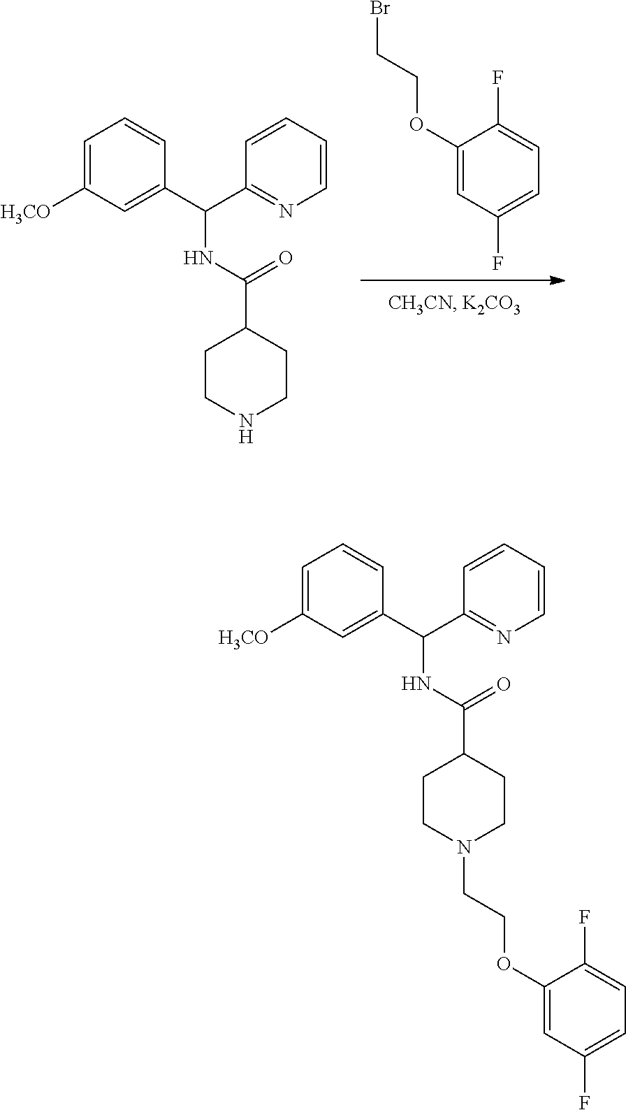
C1(OCCBr)=CC(F)=CC=C1F.C1CNCCC1C(NC(C1=CC([H3CO])=CC=C1)C1=NC=CC=C1)=O.C1CN(CCOC2=CC(F)=CC=C2F)CCC1C(NC(C1=CC([H3CO])=CC=C1)C1=NC=CC=C1)=O
